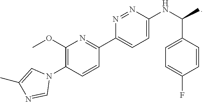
C1(OC)=C(N2C=C(C)N=C2)C=CC(C2=CC=C(NC(C)C3=CC=C(F)C=C3)N=N2)=N1
